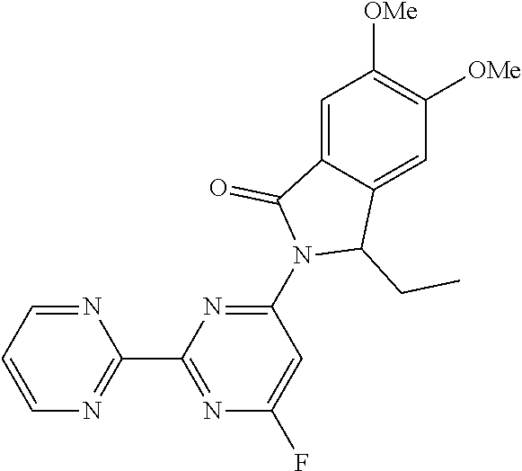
C1=C2C(=CC([OMe])=C1[OMe])C(CC)N(C1=NC(C3=NC=CC=N3)=NC(F)=C1)C2=O
